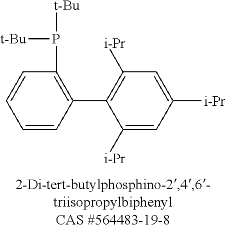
C1=CC(C2=C([i-Pr])C=C([i-Pr])C=C2[i-Pr])=C(P([t-Bu])[t-Bu])C=C1
